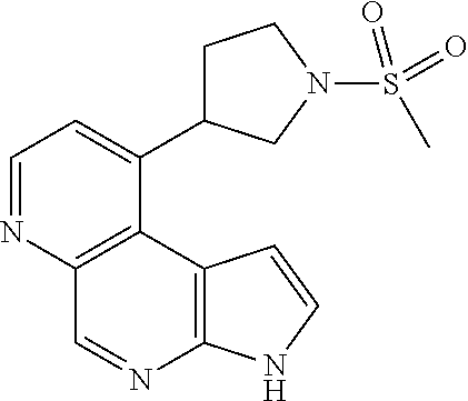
C1=NC2=C(C(C3CCN(S(=O)(=O)C)C3)=C1)C1=C(N=C2)NC=C1
